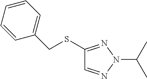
C1(CSC2=NN(C(C)C)N=C2)=CC=CC=C1
